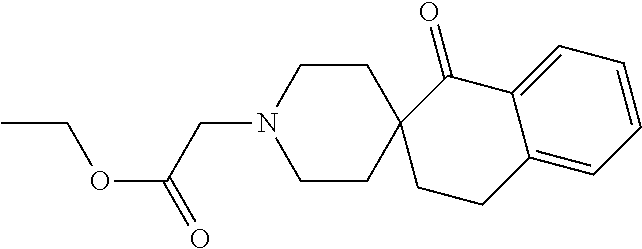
C1CN(CC(OCC)=O)CCC12CCC1=CC=CC=C1C2=O
